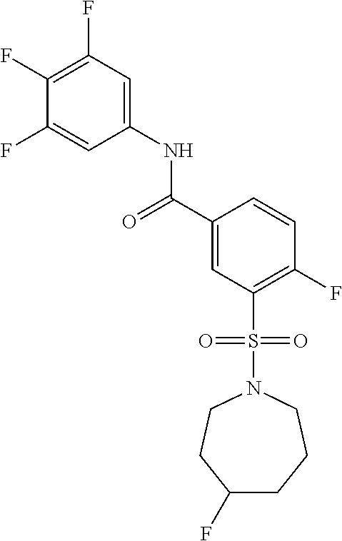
C(C1=CC(S(N2CCCC(F)CC2)(=O)=O)=C(F)C=C1)(=O)NC1=CC(F)=C(F)C(F)=C1
